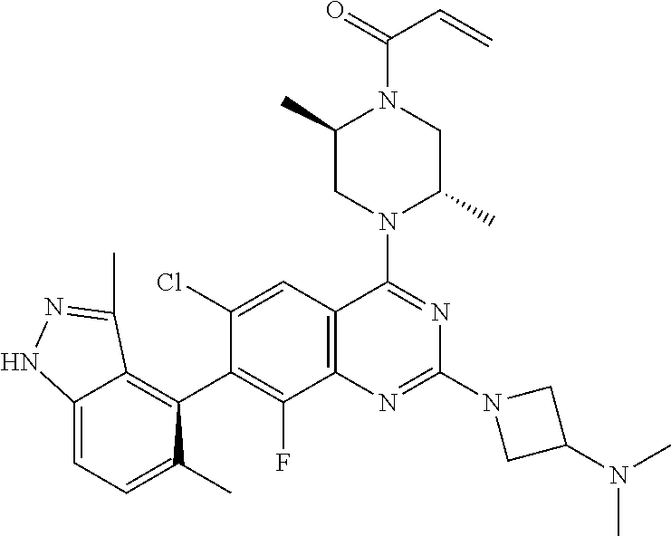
C12=CC=C(C)C(C3=C(F)C4=C(C=C3Cl)C(N3C(C)CN(C(=O)C=C)C(C)C3)=NC(N3CC(N(C)C)C3)=N4)=C1C(C)=NN2
